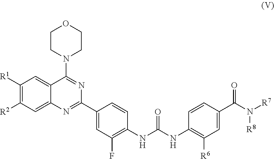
C1([R1])=C([R2])C=C2C(=C1)C(N1CCOCC1)=NC(C1=CC(F)=C(NC(NC3=C([R6])C=C(C(=O)N([R8])[R7])C=C3)=O)C=C1)=N2
